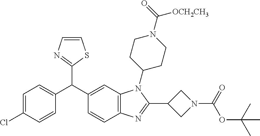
C1=C(Cl)C=CC(C(C2=CC3=C(C=C2)N=C(C2CN(C(=O)OC(C)(C)C)C2)N3C2CCN(C(=O)[OCH2CH3])CC2)C2=NC=CS2)=C1
